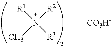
[R1]N(C)([R2])[R3].[CO3H-]
